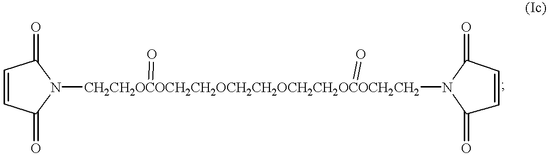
C1=CC(=O)N([CH2CH2OCOCH2CH2OCH2CH2OCH2CH2OCOCH2CH2](=O)(=O)N2C(=O)C=CC2=O)C1=O
